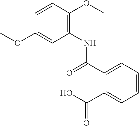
C1=CC=C(C(=O)O)C(C(=O)NC2=C(OC)C=CC(OC)=C2)=C1
